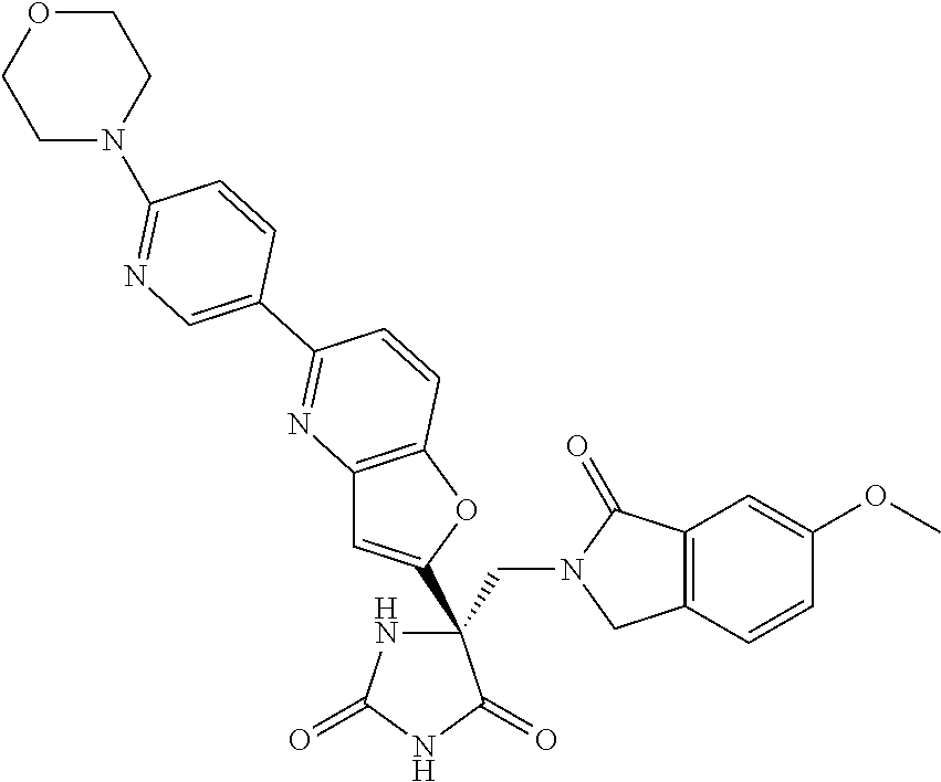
C(C1(C2=CC3=C(O2)C=CC(C2=CN=C(N4CCOCC4)C=C2)=N3)NC(=O)NC1=O)N1CC2=C(C1=O)C=C(OC)C=C2
